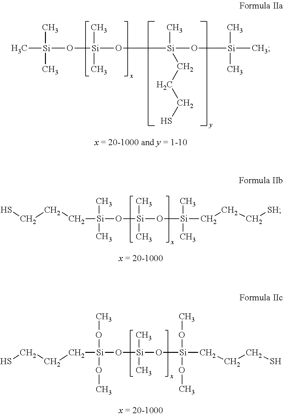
C[Si](C)(C)O[Si](O[Si](O[Si](C)(C)C)(C)CCCS)(C)C.C([Si](C)(C)O[Si](O[Si](CCC[SH])(C)C)(C)C)CCS.C([Si](OC)(OC)O[Si](O[Si](CCCS)(OC)OC)(C)C)CCS
